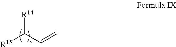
[R14]C([R15])C=C
